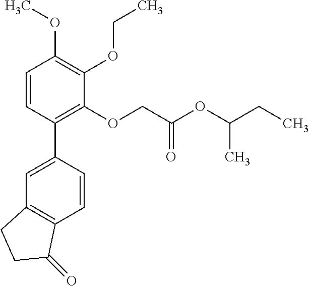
C1=C(C2=C(OCC(OC(CC)C)=O)C(OCC)=C(OC)C=C2)C=CC2=C1CCC2=O
